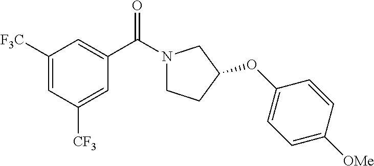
C1([F3C])=CC([CF3])=CC(C(N2CCC(OC3=CC=C([OMe])C=C3)C2)=O)=C1
